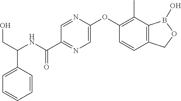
OCC(NC(C1=NC=C(OC2=C(C)C3=C(C=C2)COB3O)N=C1)=O)C1=CC=CC=C1
